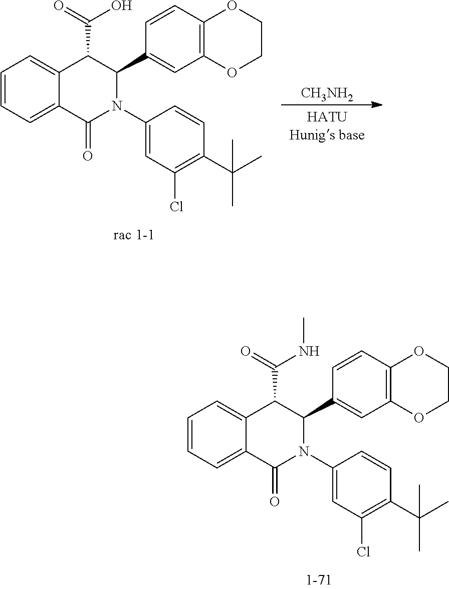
C1=CC=C2C(=C1)C(C(=O)NC)C(C1=CC3=C(C=C1)OCCO3)N(C1=CC(Cl)=C(C(C)(C)C)C=C1)C2=O.C1=CC=C2C(=C1)C(C(=O)O)C(C1=CC3=C(C=C1)OCCO3)N(C1=CC(Cl)=C(C(C)(C)C)C=C1)C2=O.[CH3NH2]
